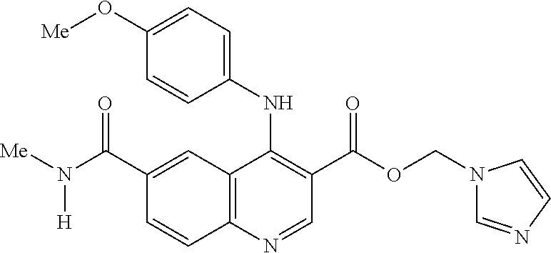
C1(C(N([Me])[H])=O)=CC2=C(C=C1)N=CC(C(OCN1C=NC=C1)=O)=C2NC1=CC=C(O[Me])C=C1
